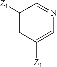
C1([Z1])=CC([Z1])=CN=C1
